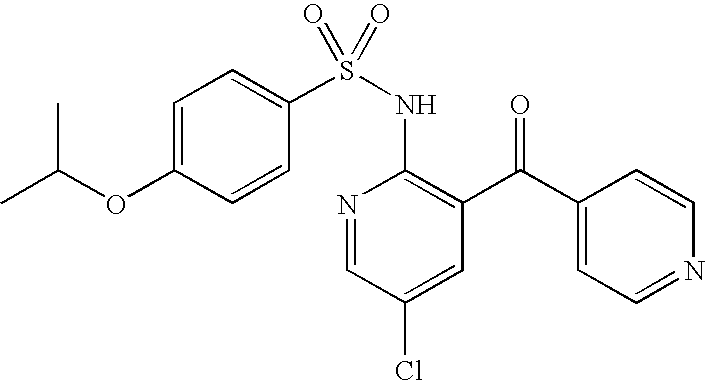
O(C1=CC=C(S(NC2=C(C(C3=CC=NC=C3)=O)C=C(Cl)C=N2)(=O)=O)C=C1)C(C)C
